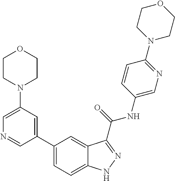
C1(N2CCOCC2)=CN=CC(C2=CC=C3C(=C2)C(C(NC2=CN=C(N4CCOCC4)C=C2)=O)=NN3)=C1
